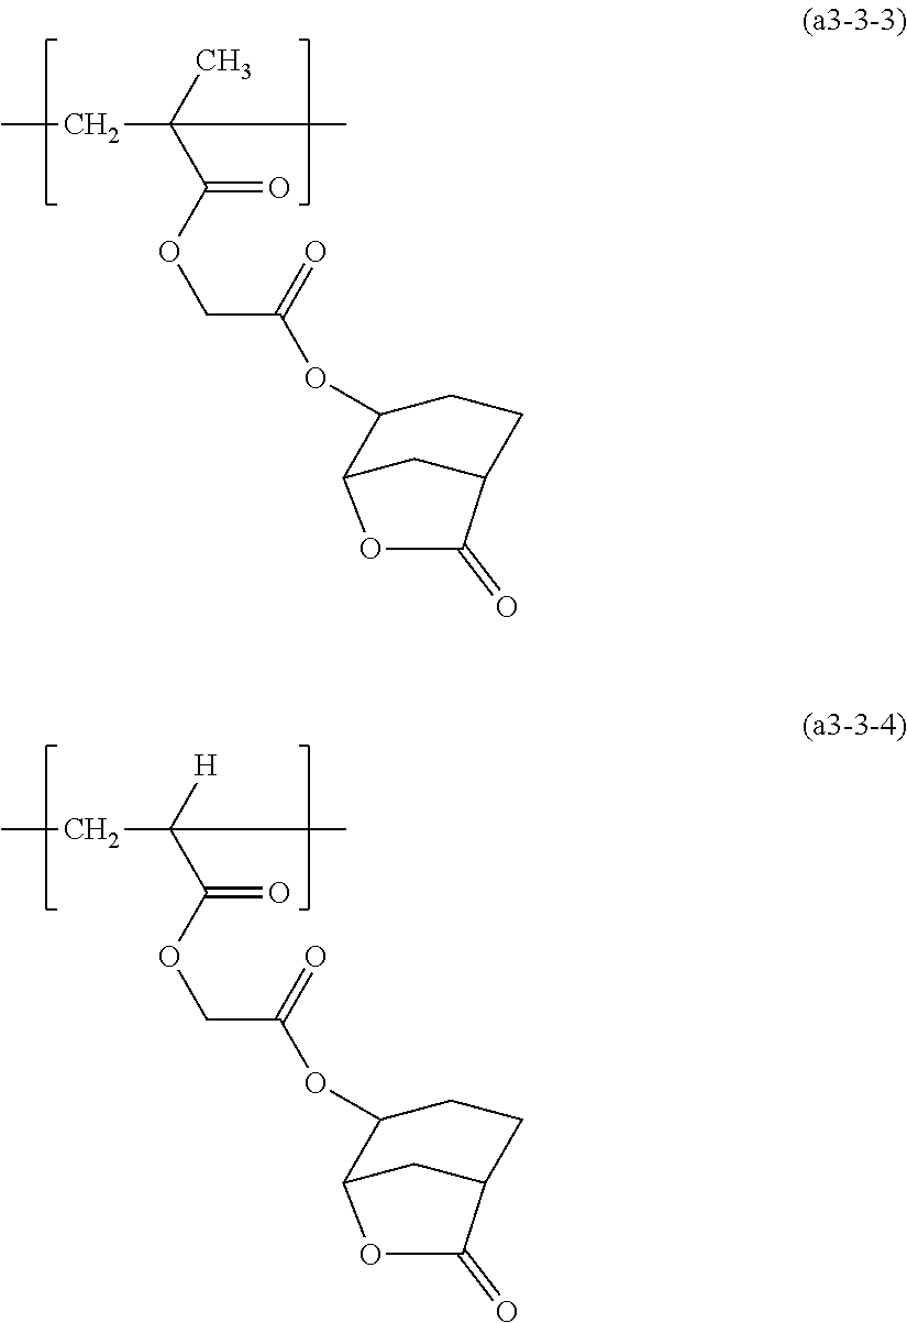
CCC(C(OCC(=O)OC1C2CC(CC1)C(=O)O2)=O)(C)C.CCC(C(OCC(=O)OC1C2CC(CC1)C(=O)O2)=O)([H])C
